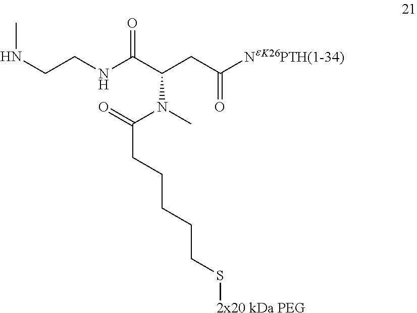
CNCCNC(C(CC([NeK26PTH(1-34)])=O)N(C)C(=O)CCCCCS[2x20 kDa PEG])=O
